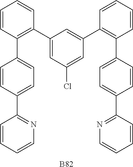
C1=CC(C2=CC=C(C3=NC=CC=C3)C=C2)=C(C2=CC(Cl)=CC(C3=C(C4=CC=C(C5=NC=CC=C5)C=C4)C=CC=C3)=C2)C=C1.[B82]
